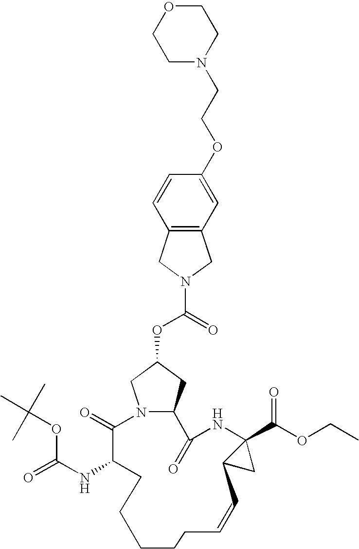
N12CC(OC(=O)N3CC4=C(C3)C=CC(OCCN3CCOCC3)=C4)CC1C(=O)NC1(C(OCC)=O)C(C1)C=CCCCCCC(NC(=O)OC(C)(C)C)C2=O
